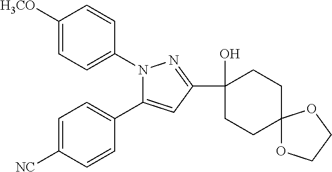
C1=C([NC])C=CC(C2=CC(C3(O)CCC4(CC3)OCCO4)=NN2C2=CC=C([H3CO])C=C2)=C1
